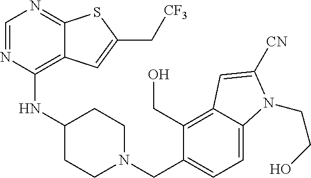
C1=NC(NC2CCN(CC3=CC=C4C(=C3CO)C=C([CN])N4CCO)CC2)=C2C(=N1)SC(C[CF3])=C2
